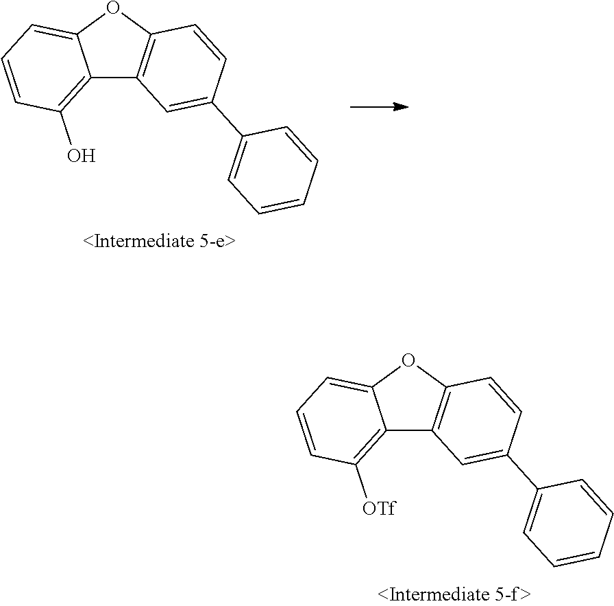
C12=C(O)C=CC=C1OC1=C2C=C(C2=CC=CC=C2)C=C1.C12=C([OTf])C=CC=C1OC1=C2C=C(C2=CC=CC=C2)C=C1
